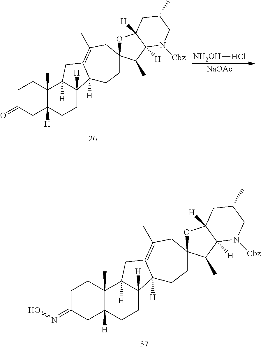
C1C(=NO)CC2([H])C(C)(C1)C1([H])C([H])(CC2)C2([H])C(=C(C)CC3(CC2)OC2([H])C([H])(C3C)N([Cbz])CC(C)C2)C1.C1C(=O)CC2([H])C(C)(C1)C1([H])C([H])(CC2)C2([H])C(=C(C)CC3(CC2)OC2([H])C([H])(C3C)N([Cbz])CC(C)C2)C1.[NH2OH]Cl.[NaOAc]
